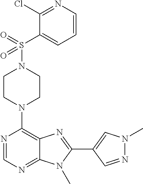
C1CN(C2=C3C(=NC=N2)N(C)C(C2=CN(C)N=C2)=N3)CCN1S(C1=CC=CN=C1Cl)(=O)=O
